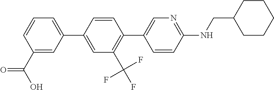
C1=C(C2=CC=CC(C(O)=O)=C2)C=CC(C2=CN=C(NCC3CCCCC3)C=C2)=C1C(F)(F)F
